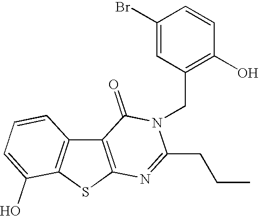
C12=C(SC3=C1C=CC=C3O)N=C(CCC)N(CC1=C(O)C=CC(Br)=C1)C2=O
